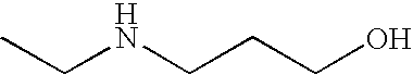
N(CCCO)CC
